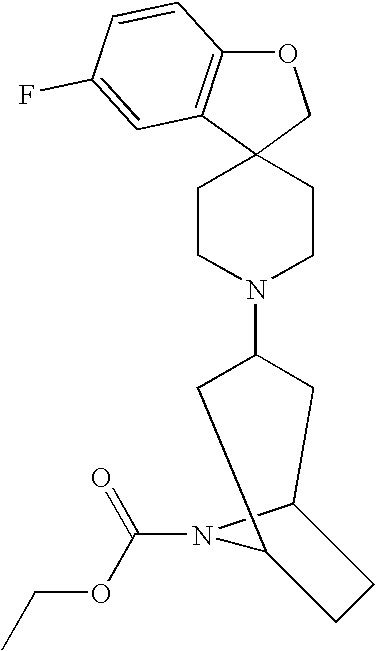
O1C2=C(C3(C1)CCN(C1CC4N(C(OCC)=O)C(C1)CC4)CC3)C=C(F)C=C2
